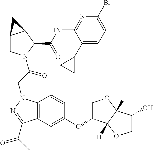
C(CN1C2=C(C=C(OC3COC4([H])C3([H])OCC4O)C=C2)C(C(C)=O)=N1)(=O)N1CC2C(C1C(NC1=NC(Br)=CC=C1C1CC1)=O)C2
